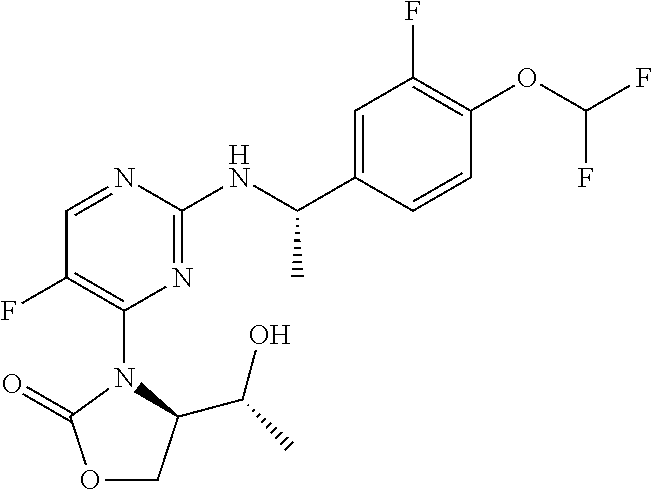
C1(F)=C(OC(F)F)C=CC(C(NC2=NC(N3C(C(C)O)COC3=O)=C(F)C=N2)C)=C1
